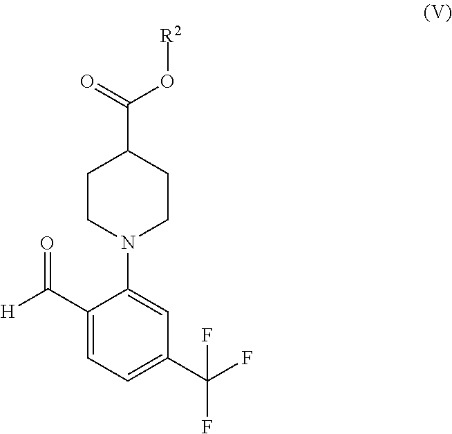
C1(C([H])=O)=CC=C(C(F)(F)F)C=C1N1CCC(C(O[R2])=O)CC1
